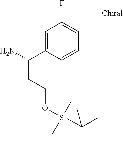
C1=C(C(N)CCO[Si](C(C)(C)C)(C)C)C(C)=CC=C1F
